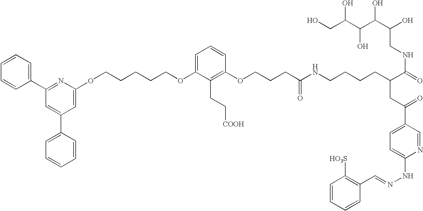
N1=C(C2=CC=CC=C2)C=C(C2=CC=CC=C2)C=C1OCCCCCOC1=CC=CC(OCCCC(NCCCCC(C(=O)NCC(C(C(C(CO)O)O)O)O)CC(C2=CC=C(NN=CC3=C([HO3S])C=CC=C3)N=C2)=O)=O)=C1CC[COOH]
